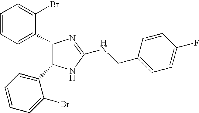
C1=CC=C(C2C(C3=CC=CC=C3Br)NC(NCC3=CC=C(F)C=C3)=N2)C(Br)=C1
